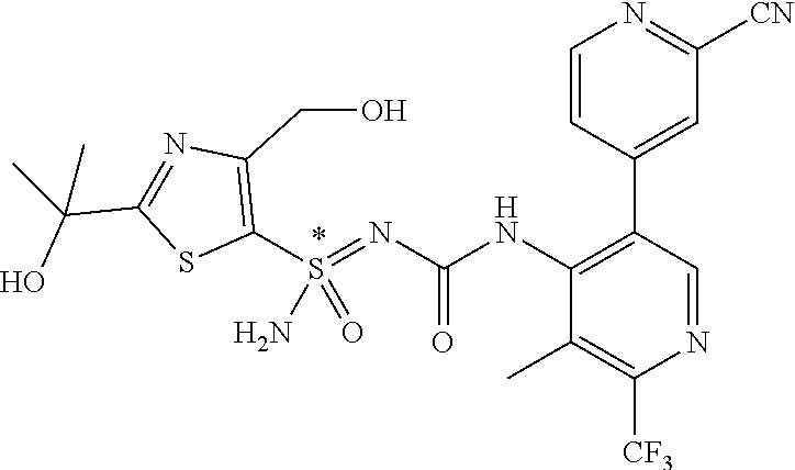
C1(C2=CC([CN])=NC=C2)=C(NC(N=S(C2=C(CO)N=C(C(C)(O)C)S2)(=O)N)=O)C(C)=C([CF3])N=C1
